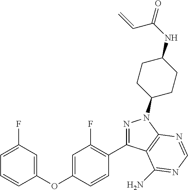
C1(OC2=CC(F)=C(C3=NN(C4CCC(NC(C=C)=O)CC4)C4=C3C(N)=NC=N4)C=C2)=CC(F)=CC=C1
